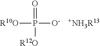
[R10O]P(=O)([O-])[R12O].[+NH3R13]
